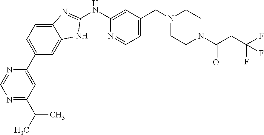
C12=CC=C(C3=CC(C(C)C)=NC=N3)C=C1NC(NC1=CC(CN3CCN(C(CC(F)(F)F)=O)CC3)=CC=N1)=N2
